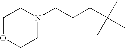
C1OCCN(CCCC(C)(C)C)C1
